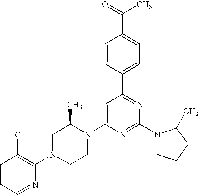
C1=CC=NC(N2CCN(C3=CC(C4=CC=C(C(=O)C)C=C4)=NC(N4CCCC4C)=N3)C(C)C2)=C1Cl
